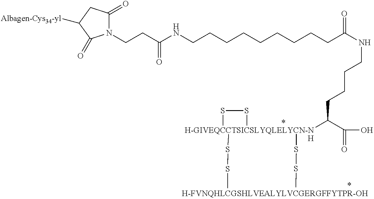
N1(CCC(NCCCCCCCCCC(NCCCCC([H-GIVEQCCTSICSLYQLELYCN-NH]2(SSC)(SSC)SS2)C(O)=O)=O)=O)C(=O)CC([Albagen-Cys34-yl])C1=O
